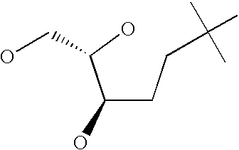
C(CCC(C)(C)C)(C(O)CO)O
